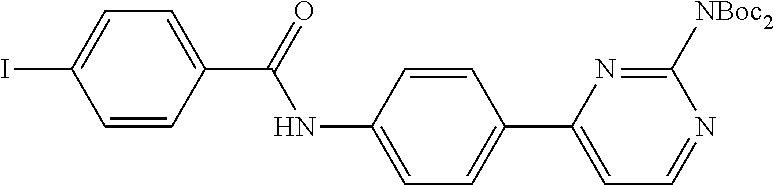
C1=CC(C(=O)NC2=CC=C(C3=CC=NC([NBoc2])=N3)C=C2)=CC=C1I
